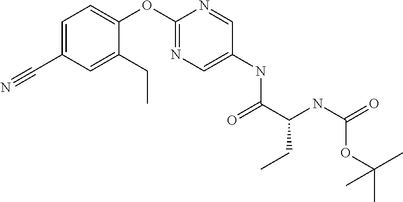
C1=C(OC2=NC=C(NC(=O)C(NC(=O)OC(C)(C)C)CC)C=N2)C(CC)=CC(C#N)=C1
